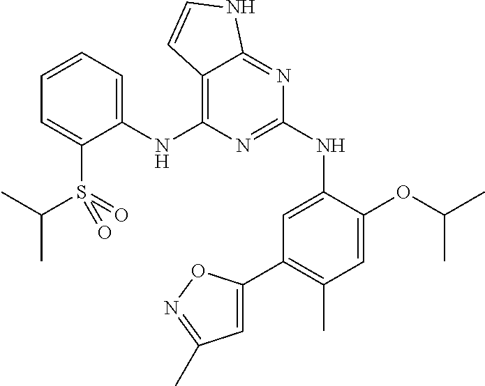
C1(NC2=C3C(=NC(NC4=CC(C5=CC(C)=NO5)=C(C)C=C4OC(C)C)=N2)NC=C3)=CC=CC=C1S(=O)(=O)C(C)C
